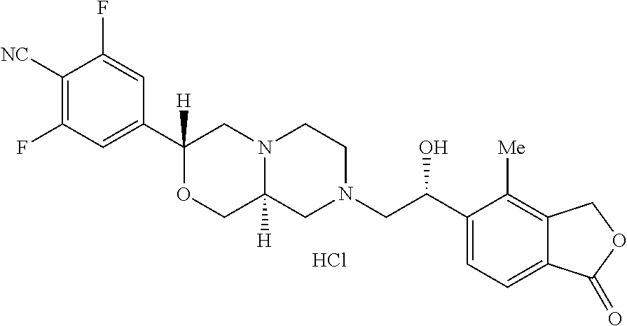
C1([NC])=C(F)C=C(C2([H])OCC3([H])N(C2)CCN(CC(C2=CC=C4C(=C2[Me])COC4=O)O)C3)C=C1F.Cl
